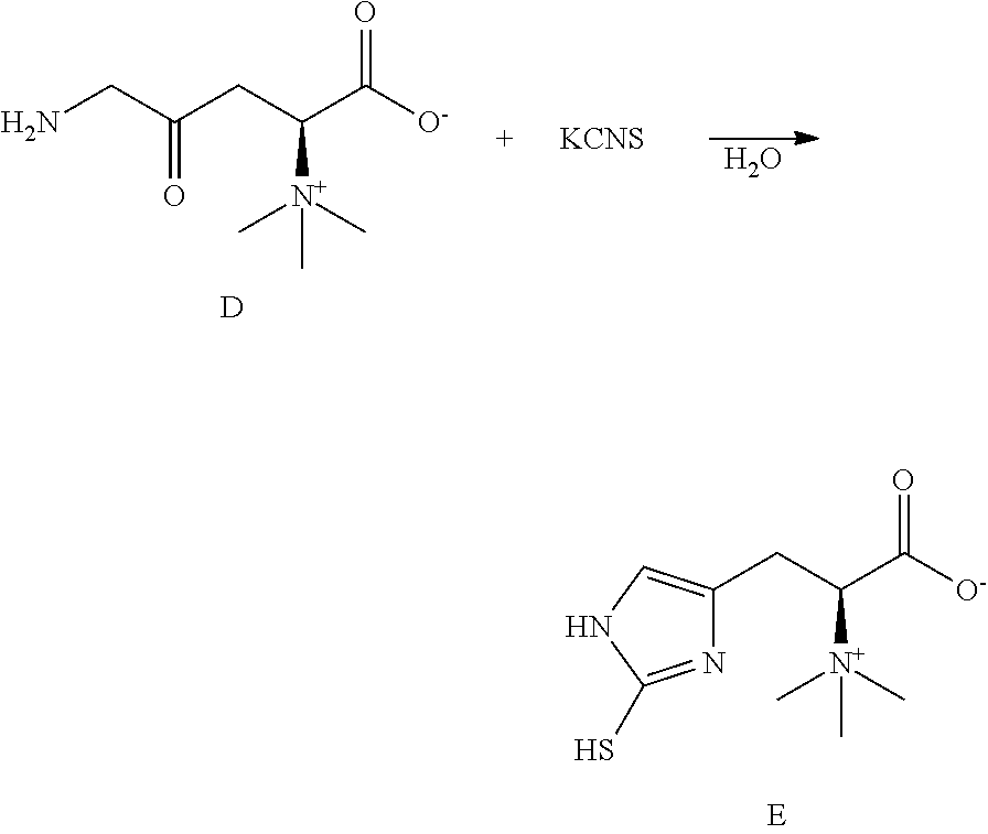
C(C(C([O-])=O)[N+](C)(C)C)C(=O)CN.[D].[KCNS].O.N1=C(S)NC=C1CC(C([O-])=O)[N+](C)(C)C
